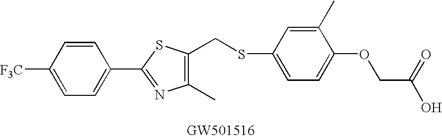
C1=CC([F3C])=CC=C1C1=NC(C)=C(CSC2=CC=C(OCC(O)=O)C(C)=C2)S1
